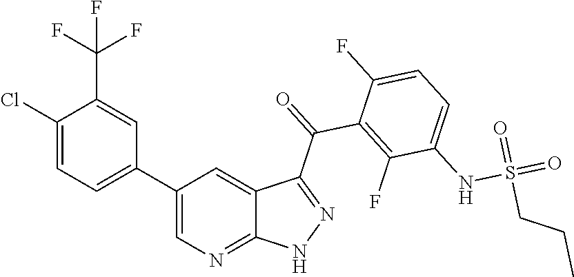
C1(Cl)=CC=C(C2=CN=C3C(=C2)C(C(=O)C2=C(F)C(NS(=O)(=O)CCC)=CC=C2F)=NN3)C=C1C(F)(F)F
